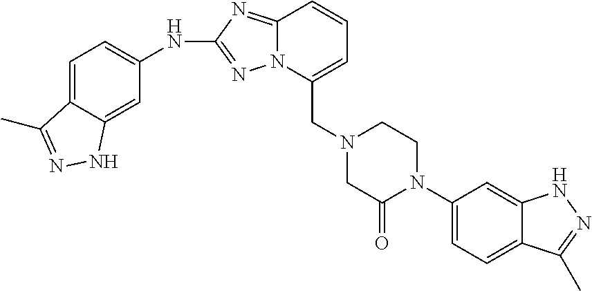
C12=NC(NC3=CC=C4C(=C3)NN=C4C)=NN1C(CN1CC(=O)N(C3=CC=C4C(=C3)NN=C4C)CC1)=CC=C2
